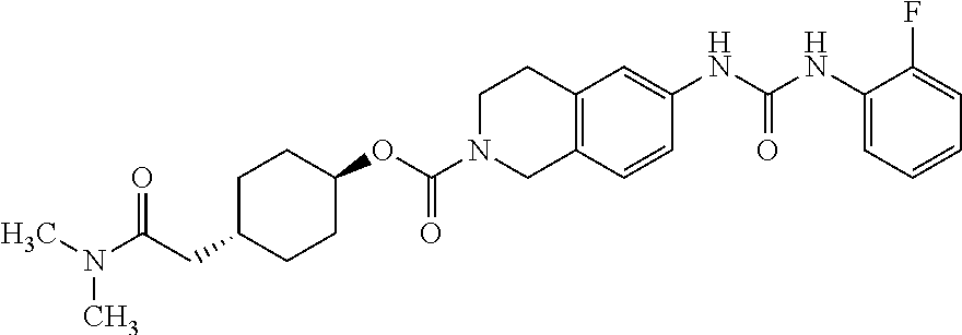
N(C1=CC2=C(C=C1)CN(C(OC1CCC(CC(=O)N(C)C)CC1)=O)CC2)C(NC1=CC=CC=C1F)=O
